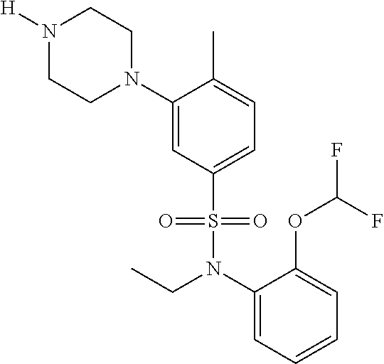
N1([H])CCN(C2=CC(S(N(C3=CC=CC=C3OC(F)F)CC)(=O)=O)=CC=C2C)CC1
